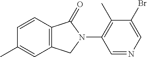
C12=C(C=CC(C)=C1)C(=O)N(C1=C(C)C(Br)=CN=C1)C2
